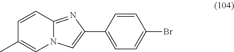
C1(C2=CN3C(=N2)C=CC(C)=C3)=CC=C(Br)C=C1
